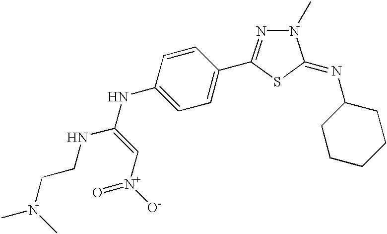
C1=C(NC(=C[N+](=O)[O-])NCCN(C)C)C=CC(C2=NN(C)C(=NC3CCCCC3)S2)=C1
